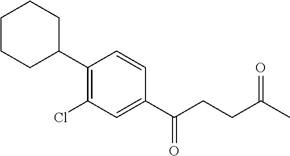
C1(Cl)=C(C2CCCCC2)C=CC(C(CCC(C)=O)=O)=C1
